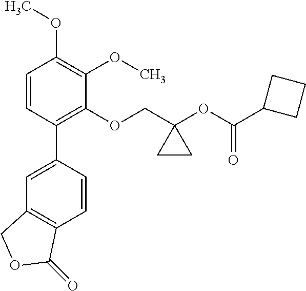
C1=CC(C2=CC3=C(C=C2)C(=O)OC3)=C(OCC2(OC(C3CCC3)=O)CC2)C(OC)=C1OC
